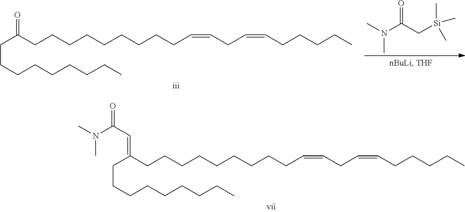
C(C(CCCCCCCCCC=CCC=CCCCCC)=CC(=O)N(C)C)CCCCCCCC.C(C(CCCCCCCCCC=CCC=CCCCCC)=O)CCCCCCCC.CN(C(C[Si](C)(C)C)=O)C
